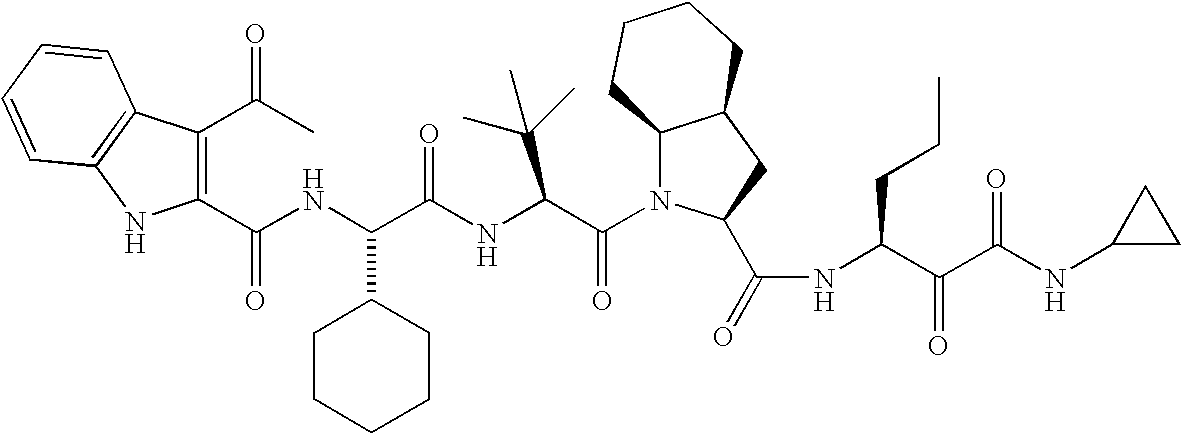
C1(C(NC(C(NC(C(N2C3C(CC2C(=O)NC(C(C(NC2CC2)=O)=O)CCC)CCCC3)=O)C(C)(C)C)=O)C2CCCCC2)=O)=C(C(=O)C)C2=C(N1)C=CC=C2
